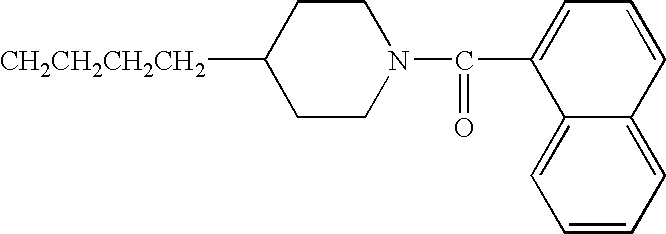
[CH2CH2CH2CH2]C1CCN(C(C2=CC=CC3=CC=CC=C23)=O)CC1
